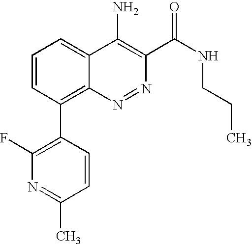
C1=CC(C2=C(F)N=C(C)C=C2)=C2C(=C1)C(N)=C(C(NCCC)=O)N=N2
